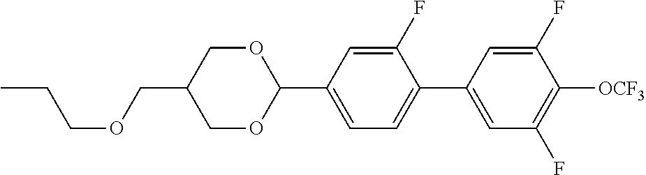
C(COCC1COC(C2=CC=C(C3=CC(F)=C([OCF3])C(F)=C3)C(F)=C2)OC1)C
